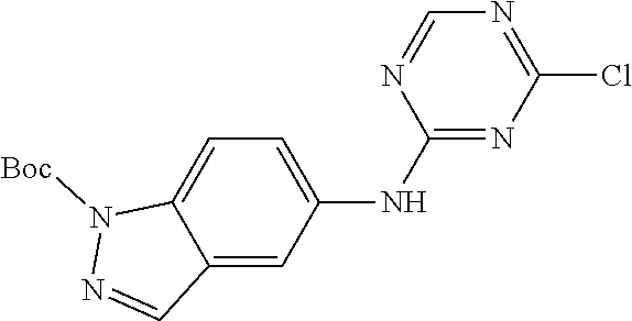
N1=CN=C(Cl)N=C1NC1=CC=C2C(=C1)C=NN2[Boc]
